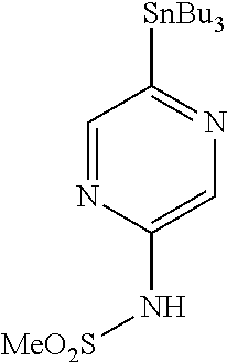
C1=NC(N[MeO2S])=CN=C1[SnBu3]
